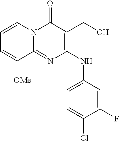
C1=C([OMe])C2=NC(NC3=CC=C(Cl)C(F)=C3)=C(CO)C(=O)N2C=C1
